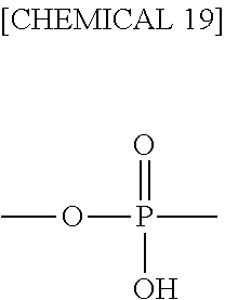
O(P(=O)(O)C)C
